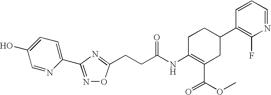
C1=NC(C2=NOC(CCC(NC3=C(C(=O)OC)CC(C4=C(F)N=CC=C4)CC3)=O)=N2)=CC=C1O
